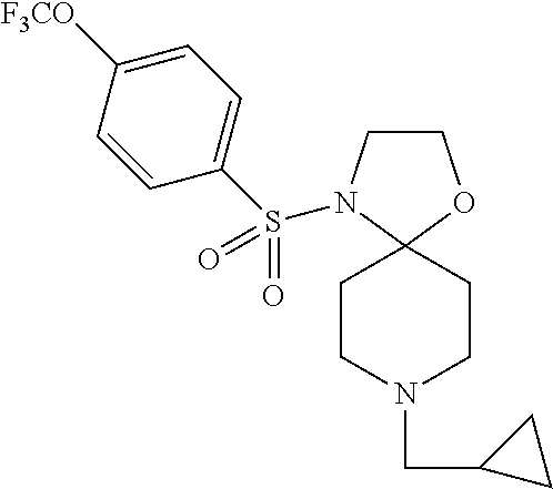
C1CN(S(=O)(C2=CC=C([F3CO])C=C2)=O)C2(O1)CCN(CC1CC1)CC2
